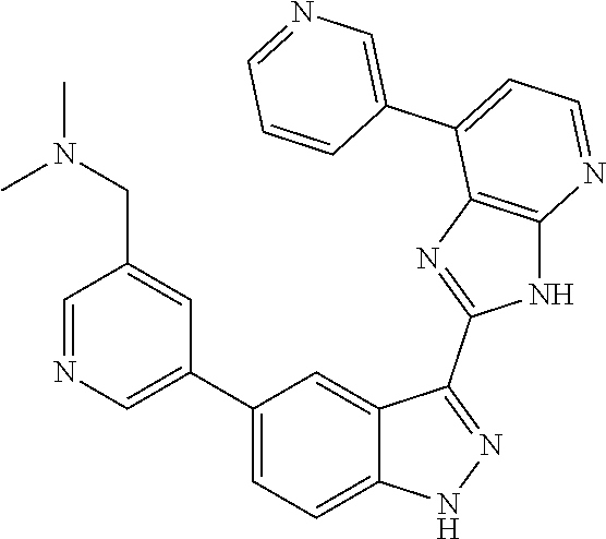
C1=NC=C(C2=CC=C3C(=C2)C(C2=NC4=C(N2)N=CC=C4C2=CN=CC=C2)=NN3)C=C1CN(C)C
